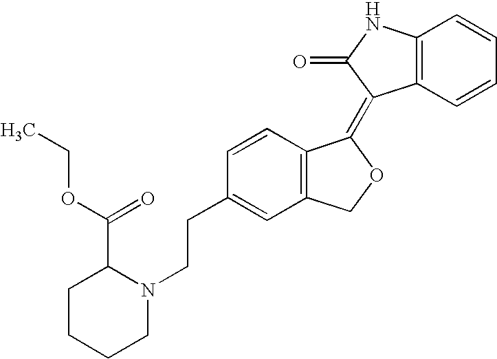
C12=C(C=CC=C1)C(=C1C3=C(CO1)C=C(CCN1C(C(OCC)=O)CCCC1)C=C3)C(=O)N2
